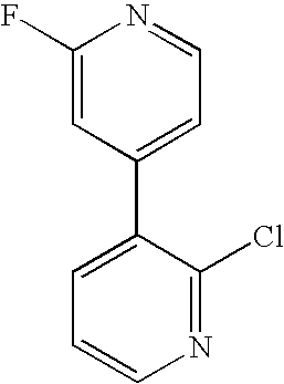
C1(F)=CC(C2=CC=CN=C2Cl)=CC=N1
